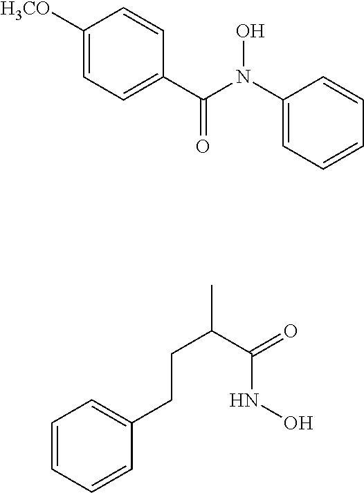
C1([H3CO])=CC=C(C(N(C2=CC=CC=C2)O)=O)C=C1.C1=CC=CC(CCC(C)C(=O)NO)=C1
